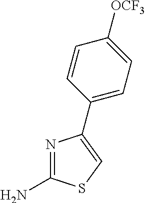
N1=C(N)SC=C1C1=CC=C([OCF3])C=C1
